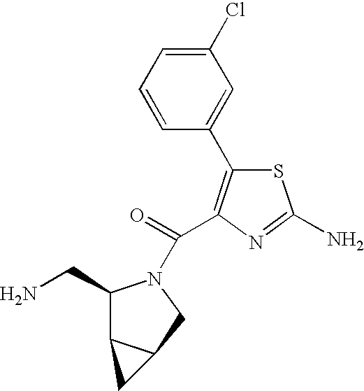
S1C(C2=CC(Cl)=CC=C2)=C(C(=O)N2C(CN)C3C(C2)C3)N=C1N
